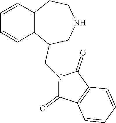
C1=CC2=C(C=C1)CCNCC2CN1C(=O)C2=C(C1=O)C=CC=C2
